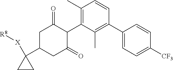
C1(C2=C(C)C(C3C(=O)CC(C4([X][R8])CC4)CC3=O)=C(C)C=C2)=CC=C([CF3])C=C1
